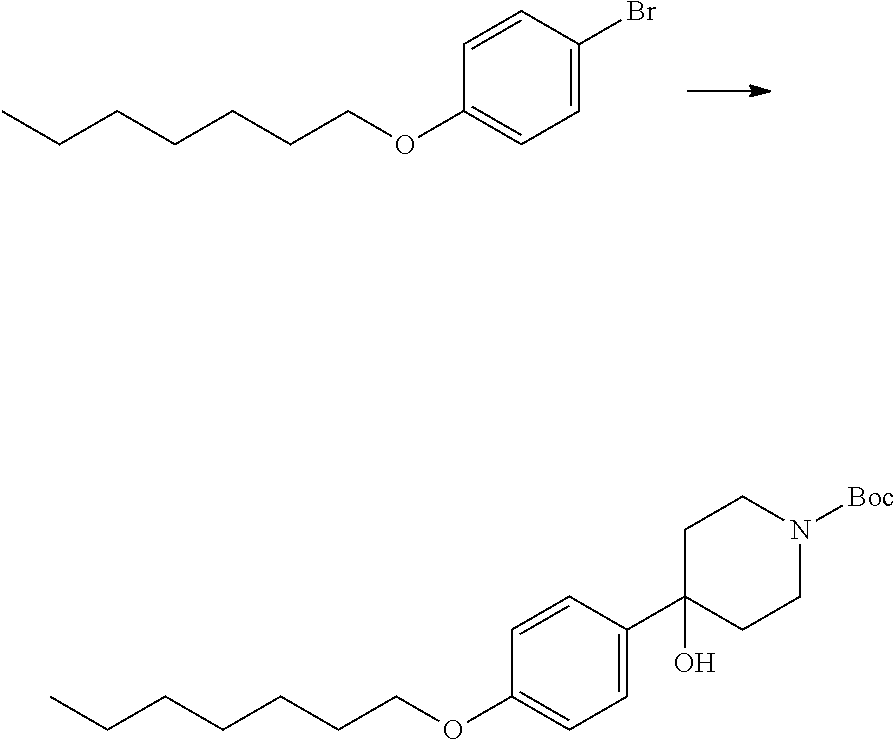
C1=CC(Br)=CC=C1OCCCCCCC.C1=CC(C2(O)CCN([Boc])CC2)=CC=C1OCCCCCCC
